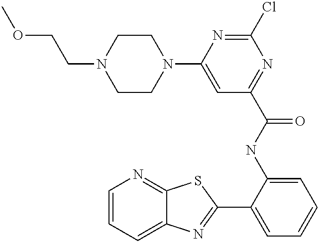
C1=CC=C2C(=N1)SC(C1=CC=CC=C1NC(=O)C1=NC(Cl)=NC(N3CCN(CCOC)CC3)=C1)=N2
